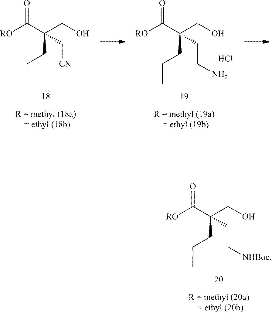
[RO]C(=O)C(CCC)(CO)CC[NHBoc].[RO]C(=O)C(CCC)(CO)CCN.Cl.[RO]C(=O)C(CCC)(CO)C[CN]
